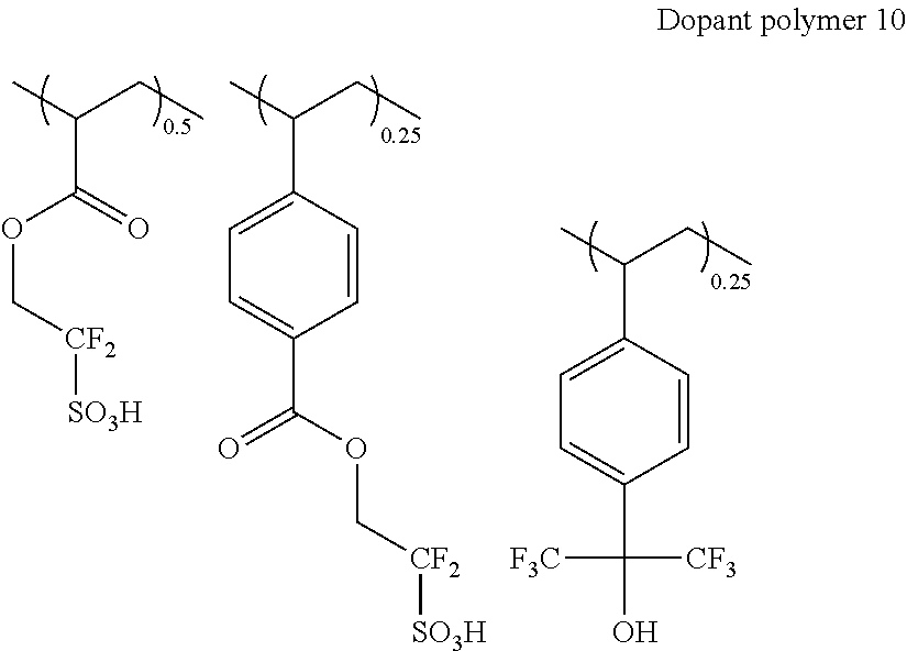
CC(CC)C(=O)OC[CF2][SO3H].CC(CC)C1=CC=C(C(OC[CF2][SO3H])=O)C=C1.CC(CC)C1=CC=C(C(O)([CF3])[F3C])C=C1
